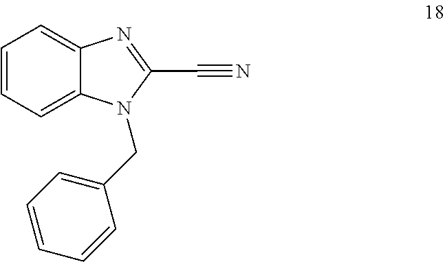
C1=CC=C2C(=C1)N=C(C#N)N2CC1=CC=CC=C1
